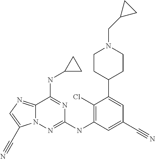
N12C(=NC=C1C#N)C(NC1CC1)=NC(NC1=C(Cl)C(C3CCN(CC4CC4)CC3)=CC(C#N)=C1)=N2
